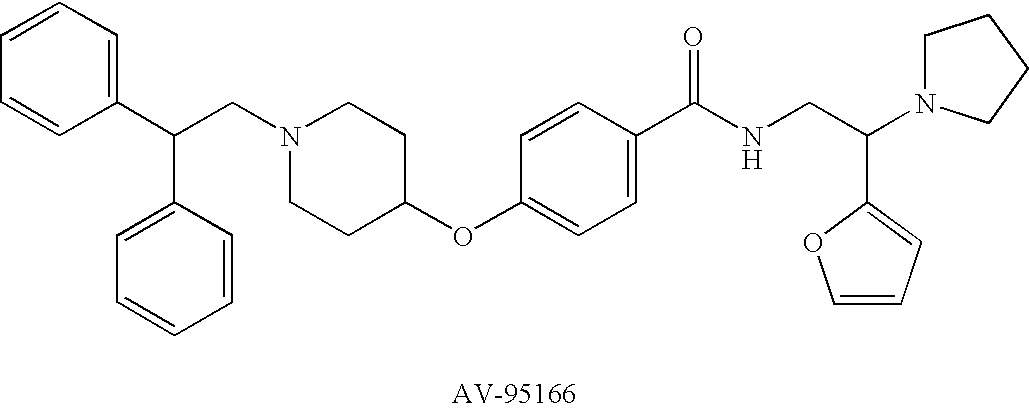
C1(C(C2=CC=CC=C2)CN2CCC(OC3=CC=C(C(NCC(C4=CC=CO4)N4CCCC4)=O)C=C3)CC2)=CC=CC=C1
